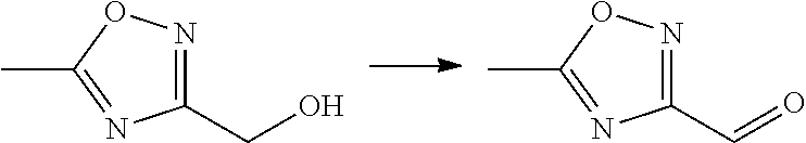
C1(C=O)=NOC(C)=N1.C1(CO)=NOC(C)=N1
